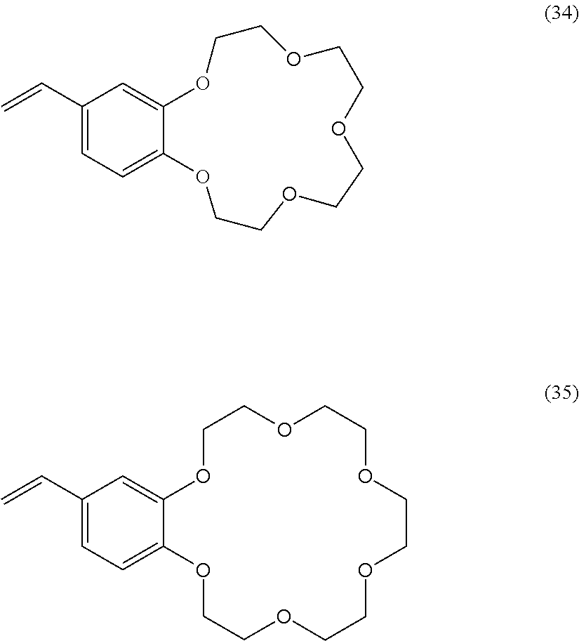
C1OC2=CC(C=C)=CC=C2OCCOCCOCCOCCOC1.C12=CC(C=C)=CC=C1OCCOCCOCCOCCO2
